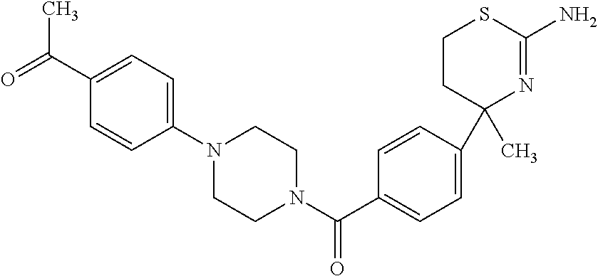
C1CC(C)(C2=CC=C(C(N3CCN(C4=CC=C(C(=O)C)C=C4)CC3)=O)C=C2)N=C(N)S1
